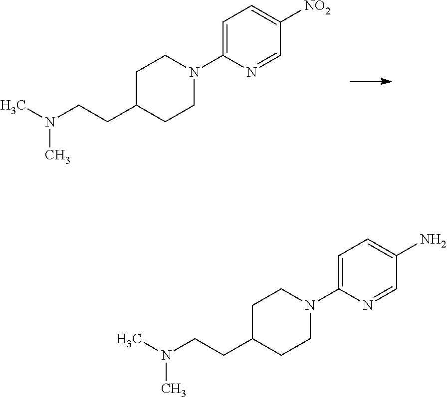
C1=C(N2CCC(CCN(C)C)CC2)N=CC([NO2])=C1.C1=C(N2CCC(CCN(C)C)CC2)N=CC(N)=C1
